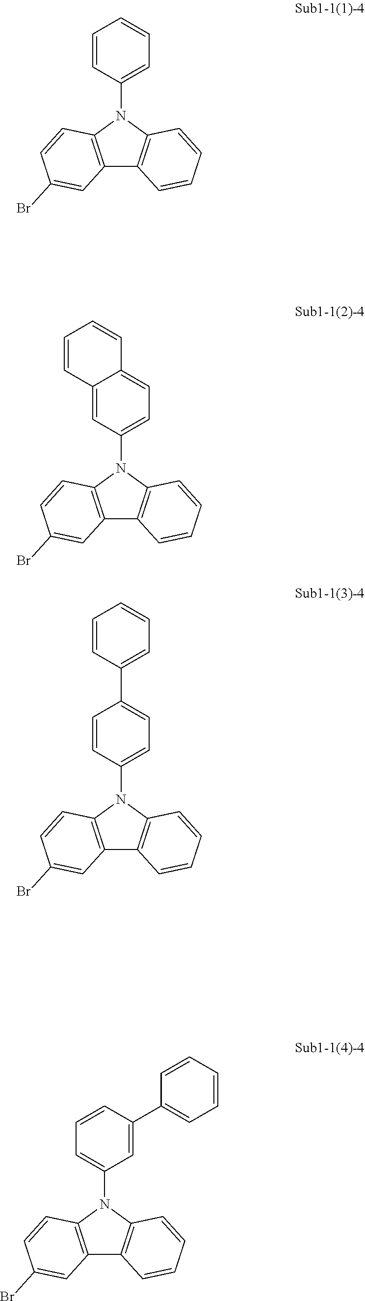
C12=C(N(C3=CC=CC=C3)C3=C1C=CC=C3)C=CC(Br)=C2.C12=C(N(C3=CC=C4C(=C3)C=CC=C4)C3=C1C=CC=C3)C=CC(Br)=C2.C12=C(N(C3=CC=C(C4=CC=CC=C4)C=C3)C3=C1C=CC=C3)C=CC(Br)=C2.C12=C(N(C3=CC=CC(C4=CC=CC=C4)=C3)C3=C1C=CC=C3)C=CC(Br)=C2
